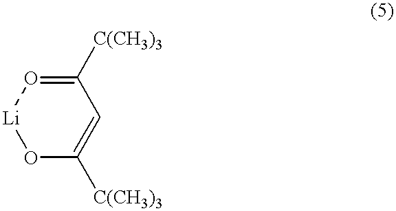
C1([C(CH3)3])=O[Li]OC([C(CH3)3])=C1
